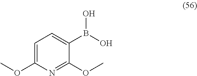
C1=C(OC)N=C(OC)C(B(O)O)=C1
